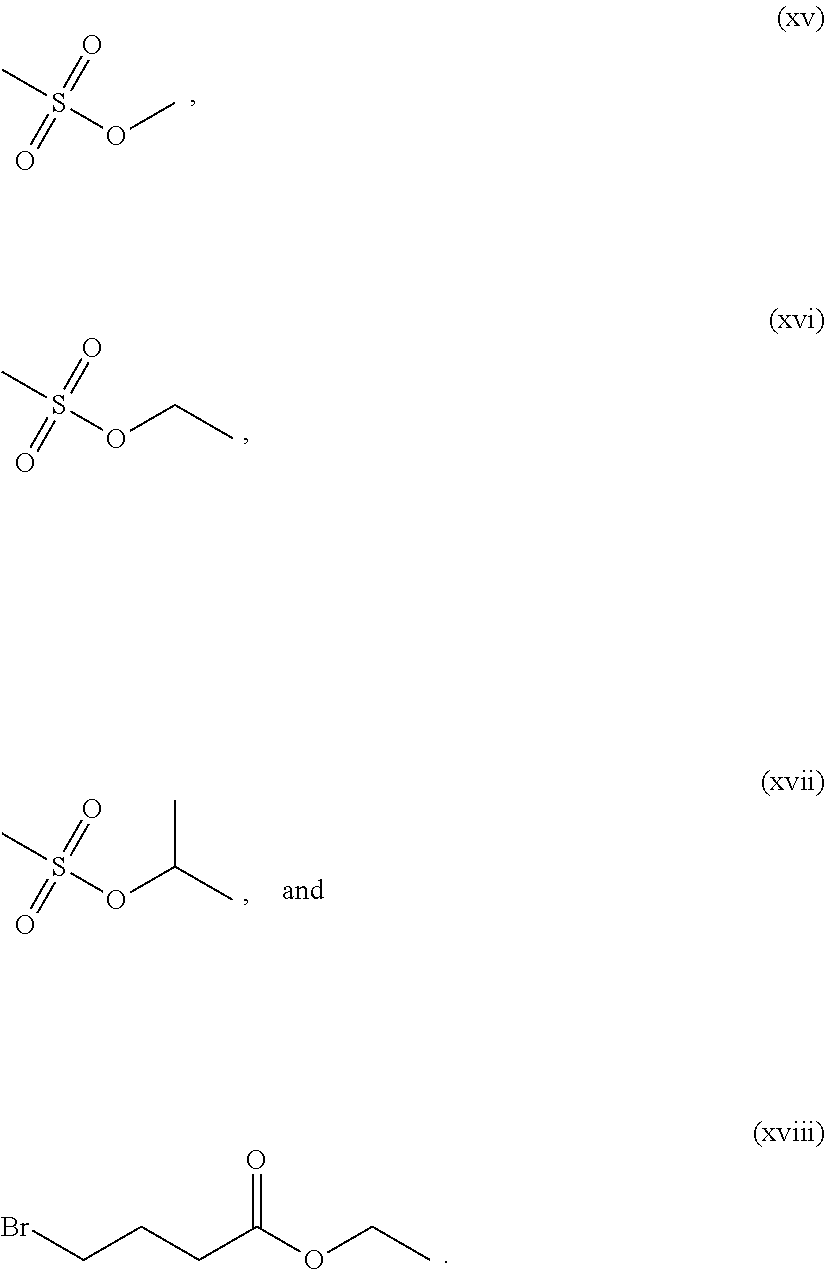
S(OC)(=O)(=O)C.O(CC)S(=O)(=O)C.O(C(C)C)S(=O)(=O)C.BrCCCC(OCC)=O
